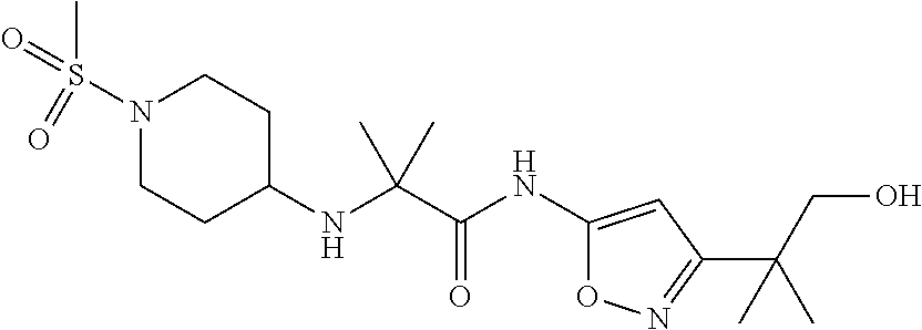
N1(S(C)(=O)=O)CCC(NC(C(NC2=CC(C(CO)(C)C)=NO2)=O)(C)C)CC1
